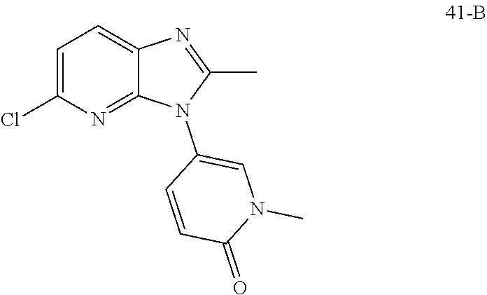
C1(C)=NC2=CC=C(Cl)N=C2N1C1=CN(C)C(=O)C=C1
